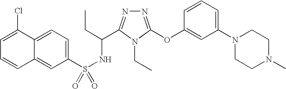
C12=CC=C(S(NC(CC)C3=NN=C(OC4=CC(N5CCN(C)CC5)=CC=C4)N3CC)(=O)=O)C=C1C=CC=C2Cl
